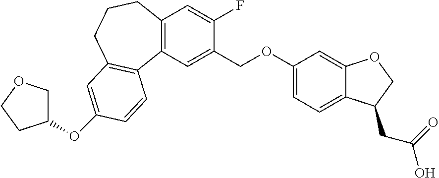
C12=C(C=C(COC3=CC=C4C(=C3)OCC4CC(=O)O)C(F)=C1)C1=C(CCC2)C=C(OC2COCC2)C=C1
